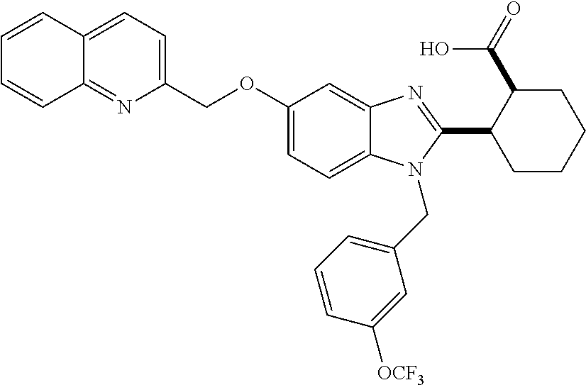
C1=CC2=CC=C(COC3=CC=C4C(=C3)N=C(C3CCCCC3C(=O)O)N4CC3=CC=CC([OCF3])=C3)N=C2C=C1
